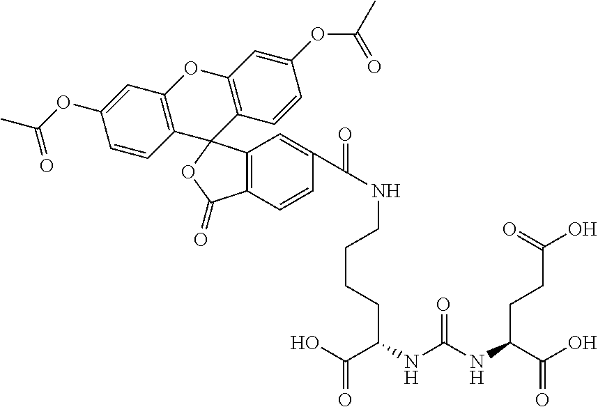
C(C(NC(NC(C(O)=O)CCC(O)=O)=O)CCCCNC(C1=CC2=C(C=C1)C(=O)OC21C2=C(OC3=C1C=CC(OC(C)=O)=C3)C=C(OC(=O)C)C=C2)=O)(O)=O
